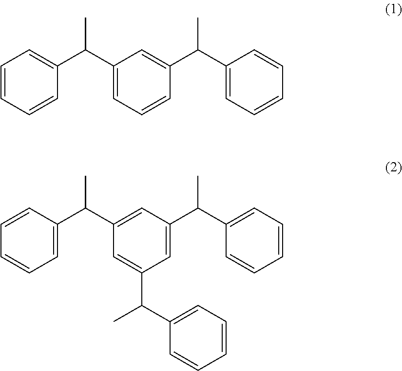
C1=CC=CC(C(C2=CC=CC(C(C3=CC=CC=C3)C)=C2)C)=C1.C1=CC(C(C2=CC(C(C3=CC=CC=C3)C)=CC(C(C3=CC=CC=C3)C)=C2)C)=CC=C1
